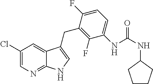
C1(F)=C(CC2=CNC3=NC=C(Cl)C=C32)C(F)=CC=C1NC(NC1CCCC1)=O
